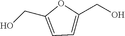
OCC1=CC=C(CO)O1
